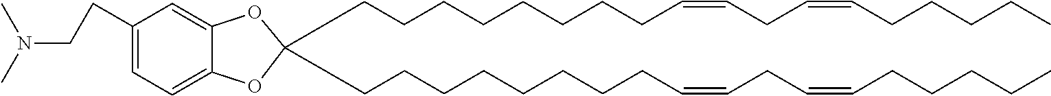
C12=CC=C(CCN(C)C)C=C1OC(CCCCCCCCC=CCC=CCCCCC)(CCCCCCCCC=CCC=CCCCCC)O2
